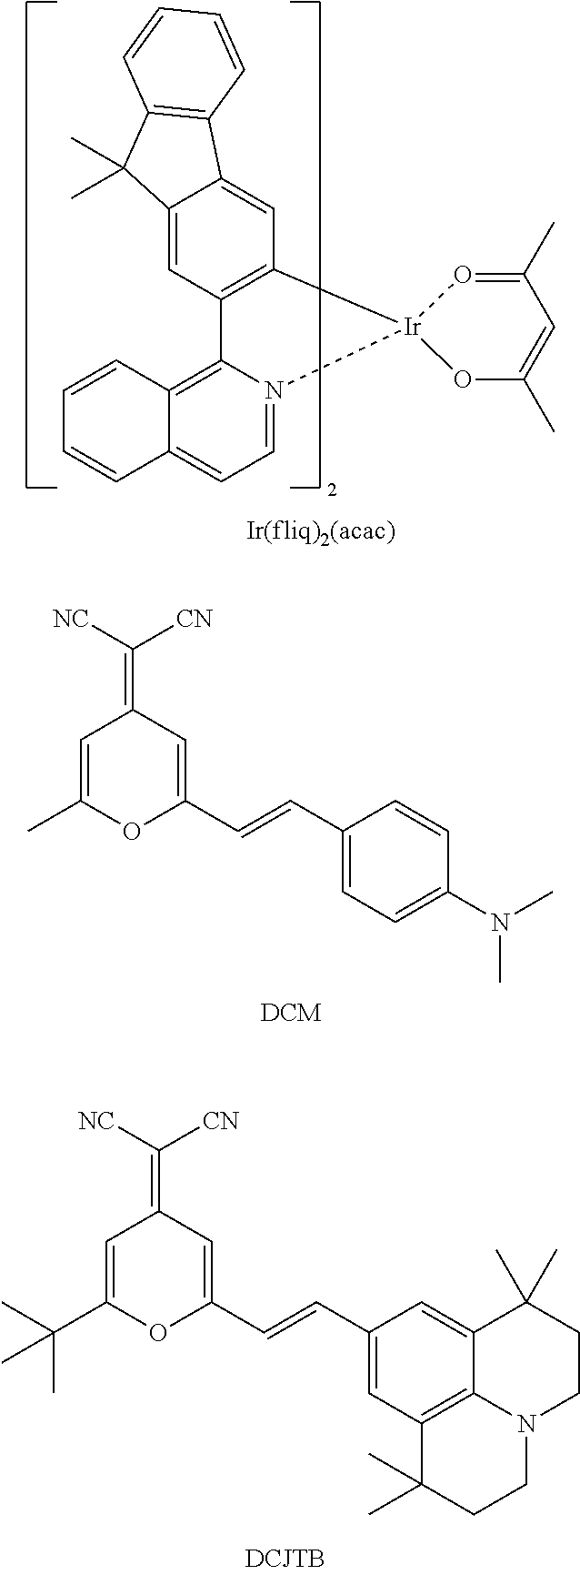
C12=C3C(=CC=N1[Ir]1(C4=C2C=C2C(=C4)C4=C(C2(C)C)C=CC=C4)O=C(C)C=C(C)O1)C=CC=C3.C1=C(C)OC(C=CC2=CC=C(N(C)C)C=C2)=CC1=C([NC])[CN].C1=C(C(C)(C)C)OC(C=CC2=CC3=C4C(=C2)C(C)(C)CCN4CCC3(C)C)=CC1=C([NC])[CN]
